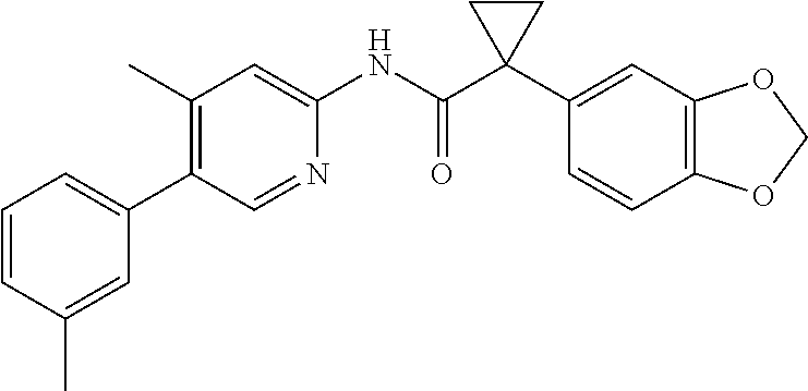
C1(C)=C(C2=CC=CC(C)=C2)C=NC(NC(C2(C3=CC4=C(C=C3)OCO4)CC2)=O)=C1
